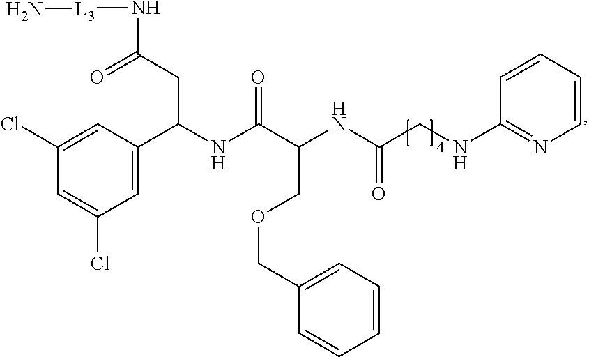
ClC1=CC(C(NC(C(NC(CNC2=NC=CC=C2)=O)COCC2=CC=CC=C2)=O)CC(N[L3]N)=O)=CC(Cl)=C1
